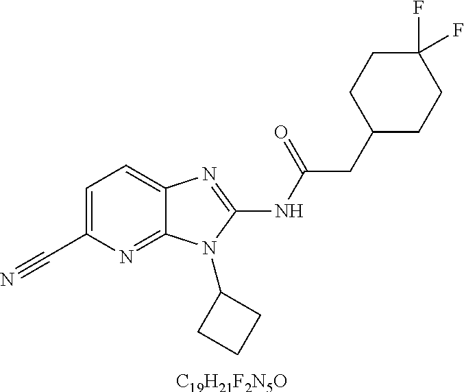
[C19H21F2N5O].C1=C(C#N)N=C2C(=C1)N=C(NC(CC1CCC(F)(F)CC1)=O)N2C1CCC1
